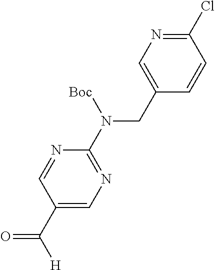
C1(CN(C2=NC=C(C([H])=O)C=N2)[Boc])=CN=C(Cl)C=C1
